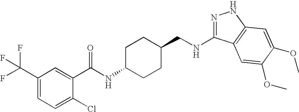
N1=C(NCC2CCC(NC(=O)C3=CC(C(F)(F)F)=CC=C3Cl)CC2)C2=C(N1)C=C(OC)C(OC)=C2
